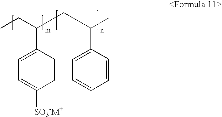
C1(C(CC)CC(C)C2=CC=CC=C2)=CC=C([SO3-M+])C=C1
